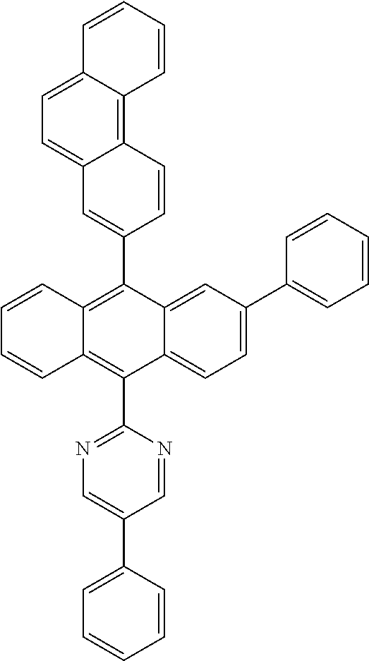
C1(C2=C3C(=C(C4=NC=C(C5=CC=CC=C5)C=N4)C4=CC=C(C5=CC=CC=C5)C=C24)C=CC=C3)=CC2=CC=C3C(=C2C=C1)C=CC=C3
